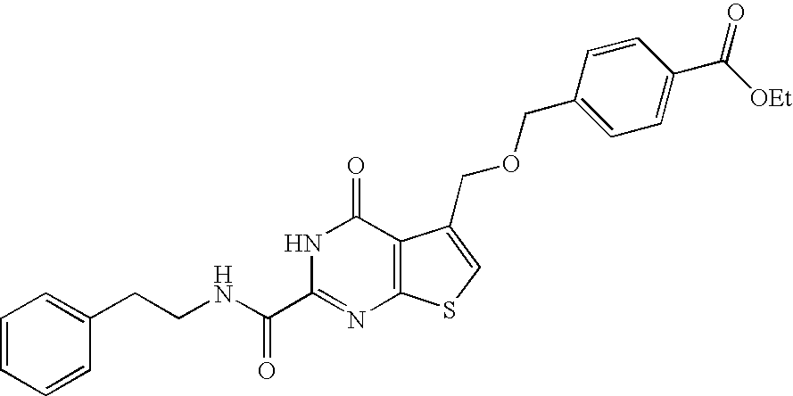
C(C1=CC=CC=C1)CNC(C1=NC2=C(C(=O)N1)C(COCC1=CC=C(C([OEt])=O)C=C1)=CS2)=O
